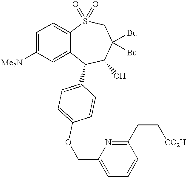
[Me2N]C1=CC=C2C(=C1)C(C1=CC=C(OCC3=CC=CC(CC[CO2H])=N3)C=C1)C(O)C([Bu])([Bu])CS2(=O)=O
